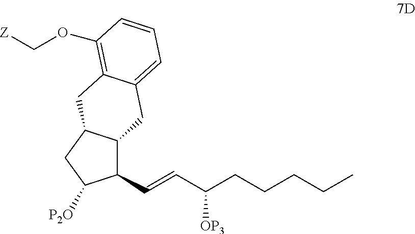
C1(C=CC(CCCCC)[OP3])C2C(CC1[P2O])CC1=C(OC[Z])C=CC=C1C2
